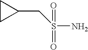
C1CC1CS(=O)(=O)N
